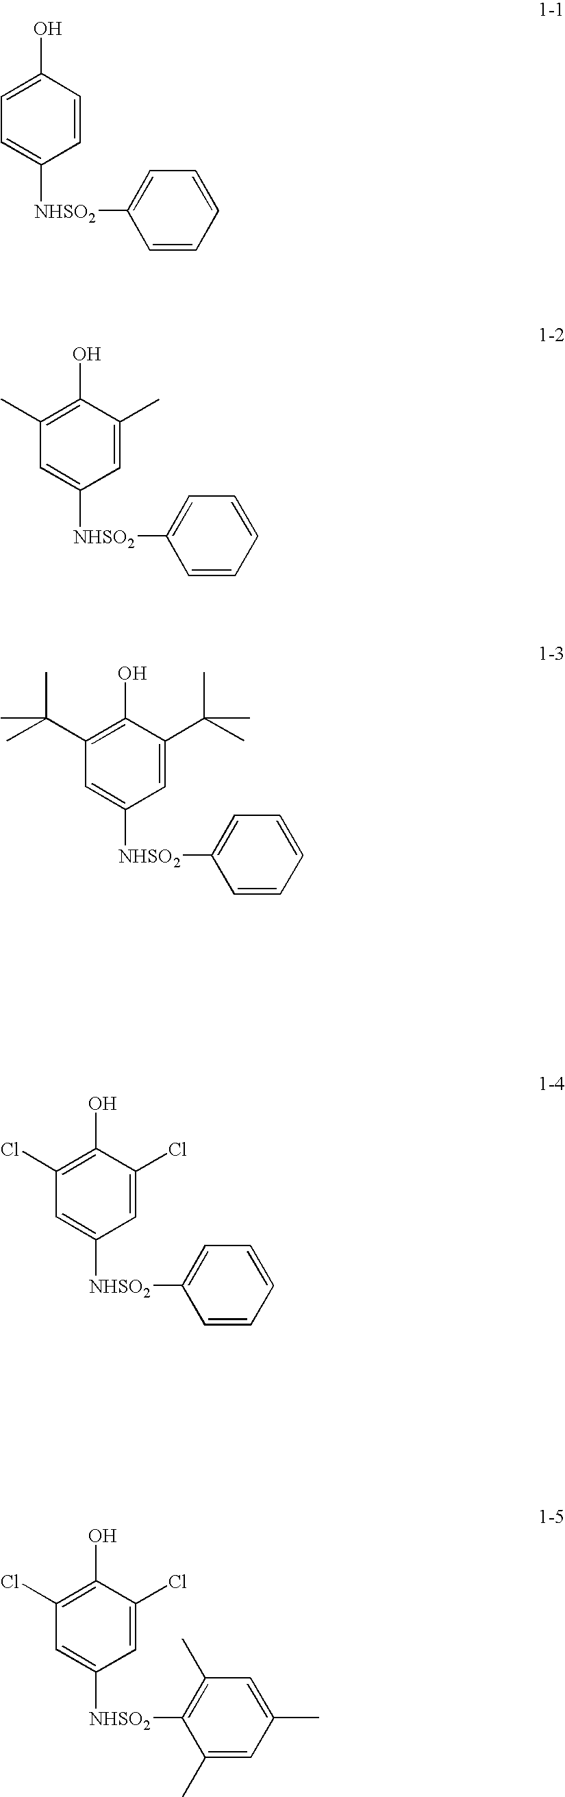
C1=CC(O)=CC=C1[NHSO2]C1=CC=CC=C1.C1=C(C)C(O)=C(C)C=C1[NHSO2]C1=CC=CC=C1.C1=C(C(C)(C)C)C(O)=C(C(C)(C)C)C=C1[NHSO2]C1=CC=CC=C1.C1=C(Cl)C(O)=C(Cl)C=C1[NHSO2]C1=CC=CC=C1.C1=C(Cl)C(O)=C(Cl)C=C1[NHSO2]C1=C(C)C=C(C)C=C1C
